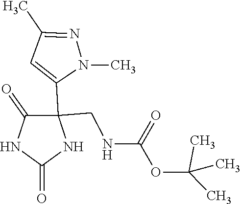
CC(OC(=O)NCC1(C2=CC(C)=NN2C)C(=O)NC(=O)N1)(C)C
